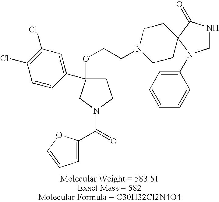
C1C(OCCN2CCC3(CC2)C(=O)NCN3C2=CC=CC=C2)(C2=CC(Cl)=C(Cl)C=C2)CN(C(=O)C2=CC=CO2)C1
